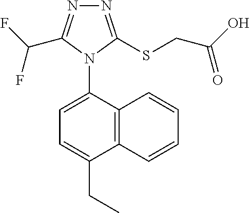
N1=C(SCC(O)=O)N(C2=CC=C(CC)C3=C2C=CC=C3)C(C(F)F)=N1
